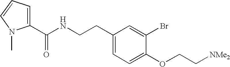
C1(CCNC(C2=CC=CN2C)=O)=CC=C(OCC[NMe2])C(Br)=C1
